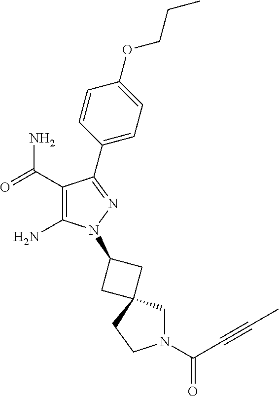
C1(C(=O)N)=C(N)N(C2CC3(CN(C(=O)C#CC)CC3)C2)N=C1C1=CC=C(OCCC)C=C1
